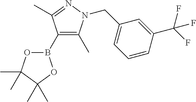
O1B(C2=C(C)N(CC3=CC=CC(C(F)(F)F)=C3)N=C2C)OC(C)(C)C1(C)C
